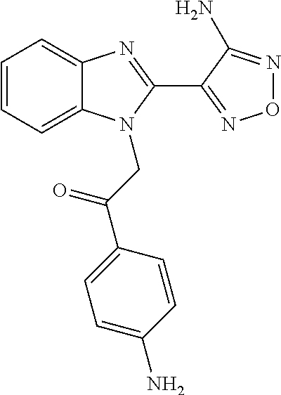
C1=CC=C2C(=C1)N=C(C1=NON=C1N)N2CC(=O)C1=CC=C(N)C=C1
